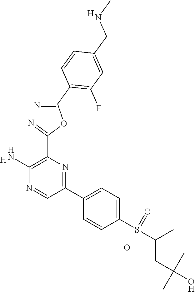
[H].C1(N)=C(C(=N)OC(=N)C2=C(F)C=C(CNC)C=C2)N=C(C2=CC=C(S(C(CC(C)(C)O)C)=O)C=C2)C=N1.O.[H]
